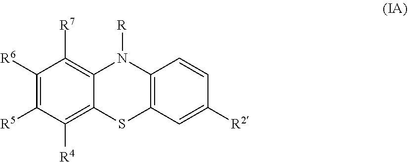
C1([R6])=C([R5])C([R4])=C2C(=C1[R7])N([R])C1=C(S2)C=C([R2])C=C1
